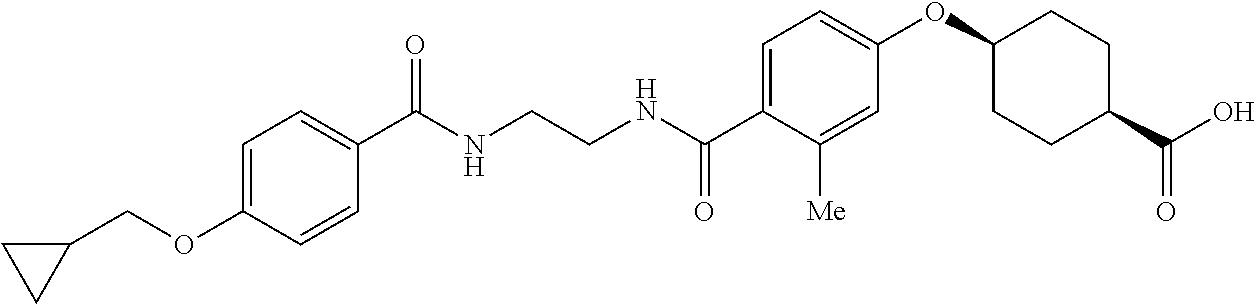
C1(C(NCCNC(C2=CC=C(OC3CCC(C(O)=O)CC3)C=C2[Me])=O)=O)=CC=C(OCC2CC2)C=C1
